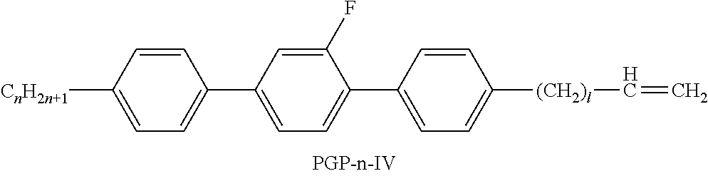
C1([CnH2n+1])=CC=C(C2=CC=C(C3=CC=C([(CH2)l]C=C)C=C3)C(F)=C2)C=C1
